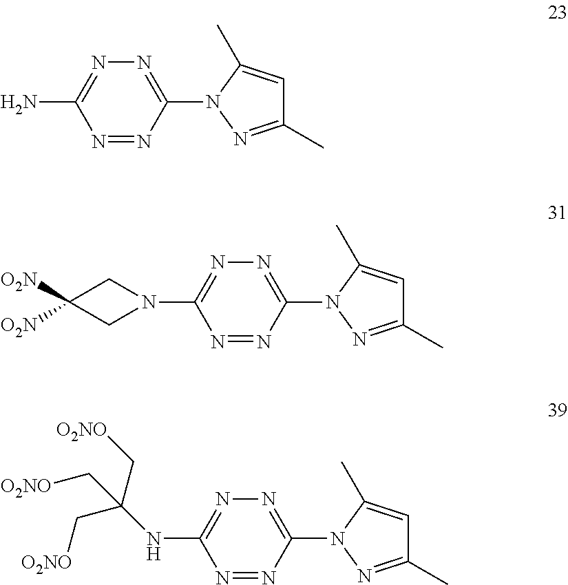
N1=NC(N2N=C(C)C=C2C)=NN=C1N.N1=NC(N2N=C(C)C=C2C)=NN=C1N1CC([O2N])([O2N])C1.N1=NC(N2N=C(C)C=C2C)=NN=C1NC(C[O2NO])(C[O2NO])C[O2NO]
